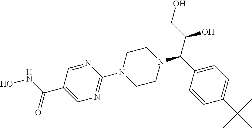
N1=CC(C(NO)=O)=CN=C1N1CCN(C(C2=CC=C(C(C)(C)C)C=C2)C(CO)O)CC1
